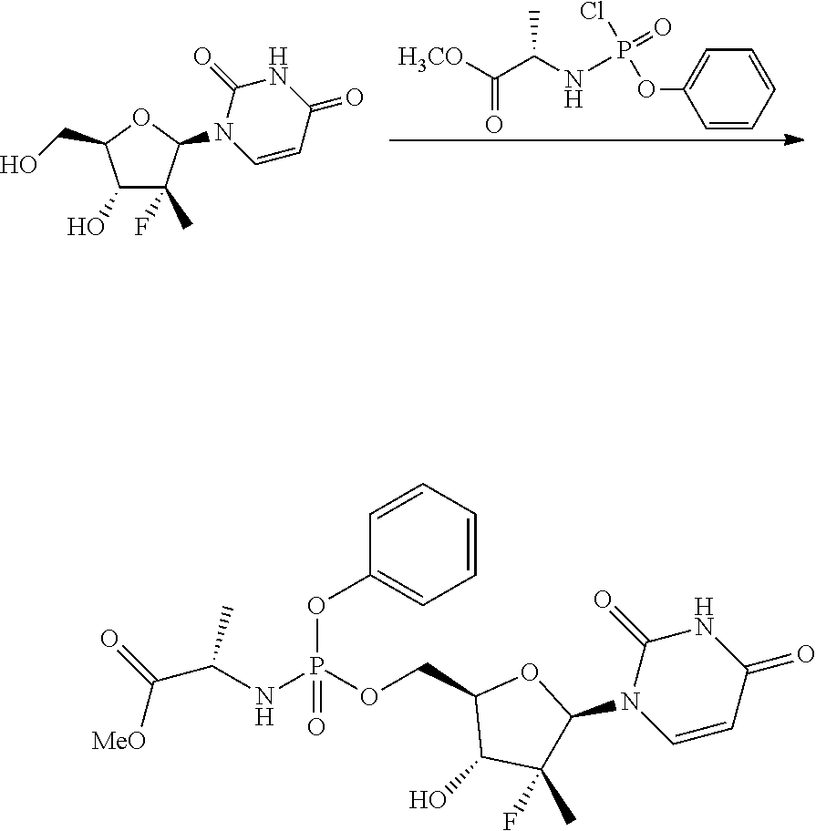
[H3CO]C(C(NP(=O)(Cl)OC1=CC=CC=C1)C)=O.C1(O)C(F)(C)C(N2C=CC(=O)NC2=O)OC1CO.C(NP(OCC1C(O)C(C)(F)C(N2C=CC(=O)NC2=O)O1)(OC1=CC=CC=C1)=O)(C(=O)[MeO])C
